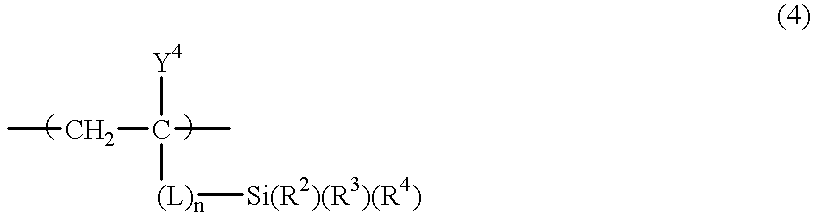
CCC(C)([Y4])[(L)n][Si(R2)(R3)(R4)]
